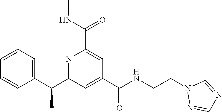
C1=CC=C(C(C2=NC(C(NC)=O)=CC(C(NCCN3N=CN=C3)=O)=C2)C)C=C1
